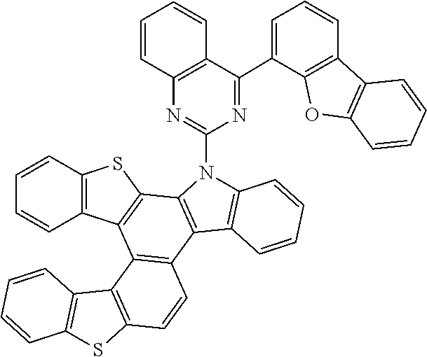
C12=C(N(C3=NC4=C(C(C5=CC=CC6=C5OC5=C6C=CC=C5)=N3)C=CC=C4)C3=C1C=CC=C3)C1=C(C3=C2C=CC2=C3C3=C(C=CC=C3)S2)C2=C(C=CC=C2)S1
